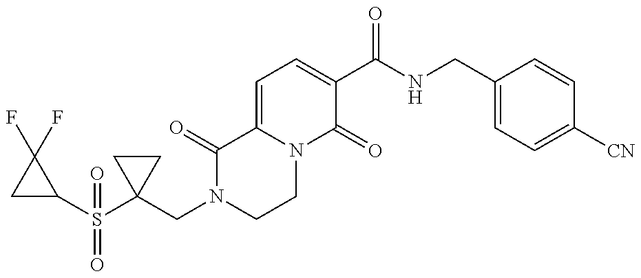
C1C(S(C2(CN3CCN4C(=CC=C(C(NCC5=CC=C([CN])C=C5)=O)C4=O)C3=O)CC2)(=O)=O)C1(F)F
